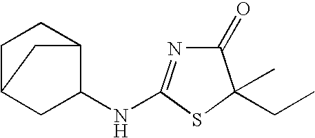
C1(=O)N=C(NC2C3CCC(C2)C3)SC1(C)CC
